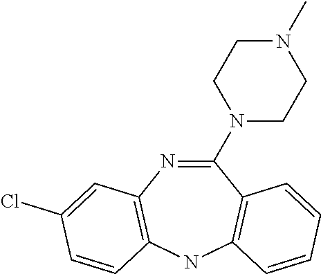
N1=C(N2CCN(C)CC2)C2=C(NC3=C1C=C(Cl)C=C3)C=CC=C2
